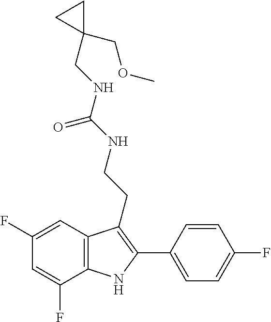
C1=C(F)C2=C(C=C1F)C(CCNC(NCC1(COC)CC1)=O)=C(C1=CC=C(F)C=C1)N2
